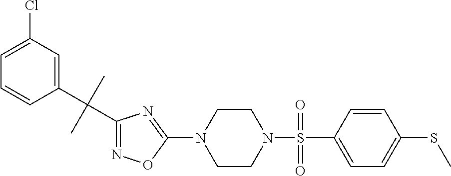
N1=C(C(C2=CC(Cl)=CC=C2)(C)C)N=C(N2CCN(S(=O)(C3=CC=C(SC)C=C3)=O)CC2)O1
